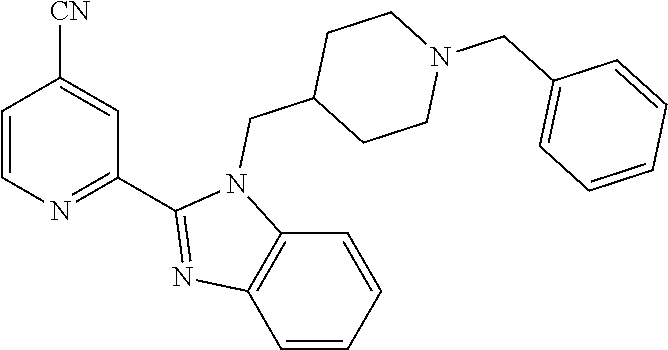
C1=CN=C(C2=NC3=C(N2CC2CCN(CC4=CC=CC=C4)CC2)C=CC=C3)C=C1[CN]
